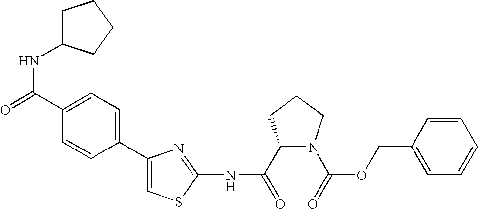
C1(C(=O)NC2=NC(C3=CC=C(C(=O)NC4CCCC4)C=C3)=CS2)N(C(=O)OCC2=CC=CC=C2)CCC1
